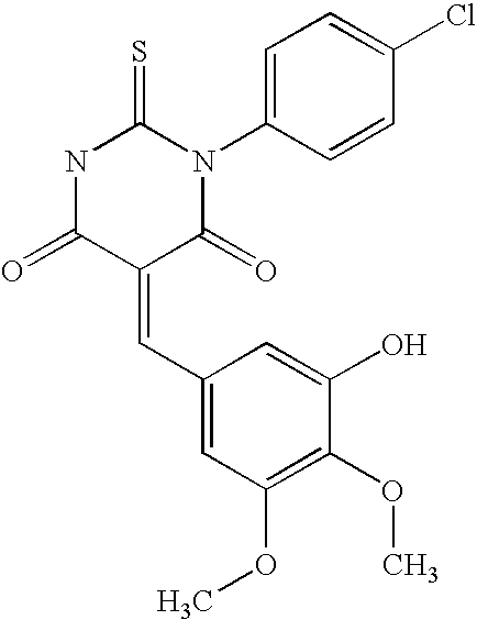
N1C(=O)C(=CC2=CC(OC)=C(OC)C(O)=C2)C(=O)N(C2=CC=C(Cl)C=C2)C1=S
